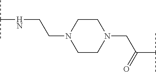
CC(C)NCCN1CCN(CC(C(C)C)=O)CC1
